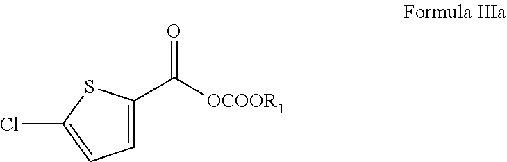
C1=C(C([OCOOR1])=O)SC(Cl)=C1
